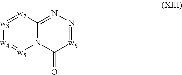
[w3]1=[w2]C2=NN=[w6]C(=O)N2[w5]=[w4]1
